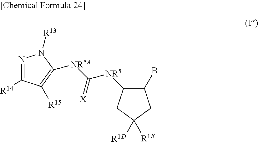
N1=C([R14])C([R15])=C([NR5A]C([NR5]C2C(B)CC([R1E])([R1D])C2)=[X])N1[R13]
